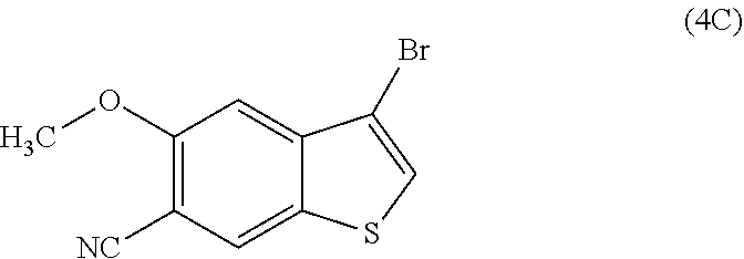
[NC]C1=C(OC)C=C2C(=C1)SC=C2Br
